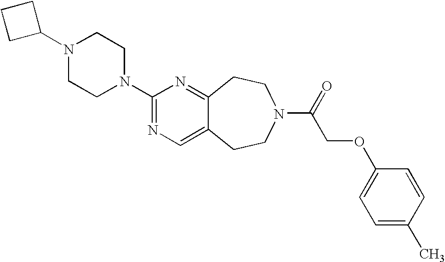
N1(C2CCC2)CCN(C2=NC=C3C(=N2)CCN(C(=O)COC2=CC=C(C)C=C2)CC3)CC1
